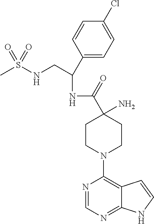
C1(N)(C(=O)NC(C2=CC=C(Cl)C=C2)CNS(C)(=O)=O)CCN(C2=C3C(=NC=N2)NC=C3)CC1
